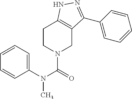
C1(N(C(=O)N2CC3=C(CC2)NN=C3C2=CC=CC=C2)C)=CC=CC=C1
